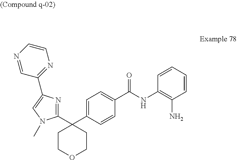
C1COCCC1(C1=CC=C(C(=O)NC2=C(N)C=CC=C2)C=C1)C1=NC(C2=NC=CN=C2)=CN1C
